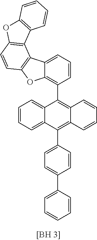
C12=CC=CC(C3=C4C(=C(C5=CC=C(C6=CC=CC=C6)C=C5)C5=CC=CC=C53)C=CC=C4)=C1OC1=C2C2=C(C=C1)OC1=C2C=CC=C1
